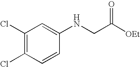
C1(Cl)=C(Cl)C=CC(NCC([OEt])=O)=C1
